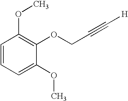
C1=C(OC)C(OCC#C[H])=C(OC)C=C1
